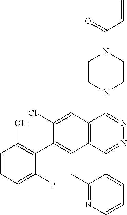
C1CN(C2=NN=C(C3=CC=CN=C3C)C3=C2C=C(Cl)C(C2=C(O)C=CC=C2F)=C3)CCN1C(=O)C=C
